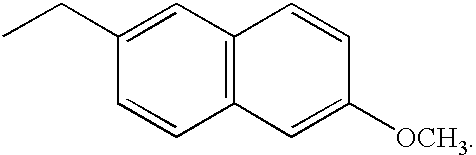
C12=C(C=C(CC)C=C1)C=CC([OCH3])=C2
